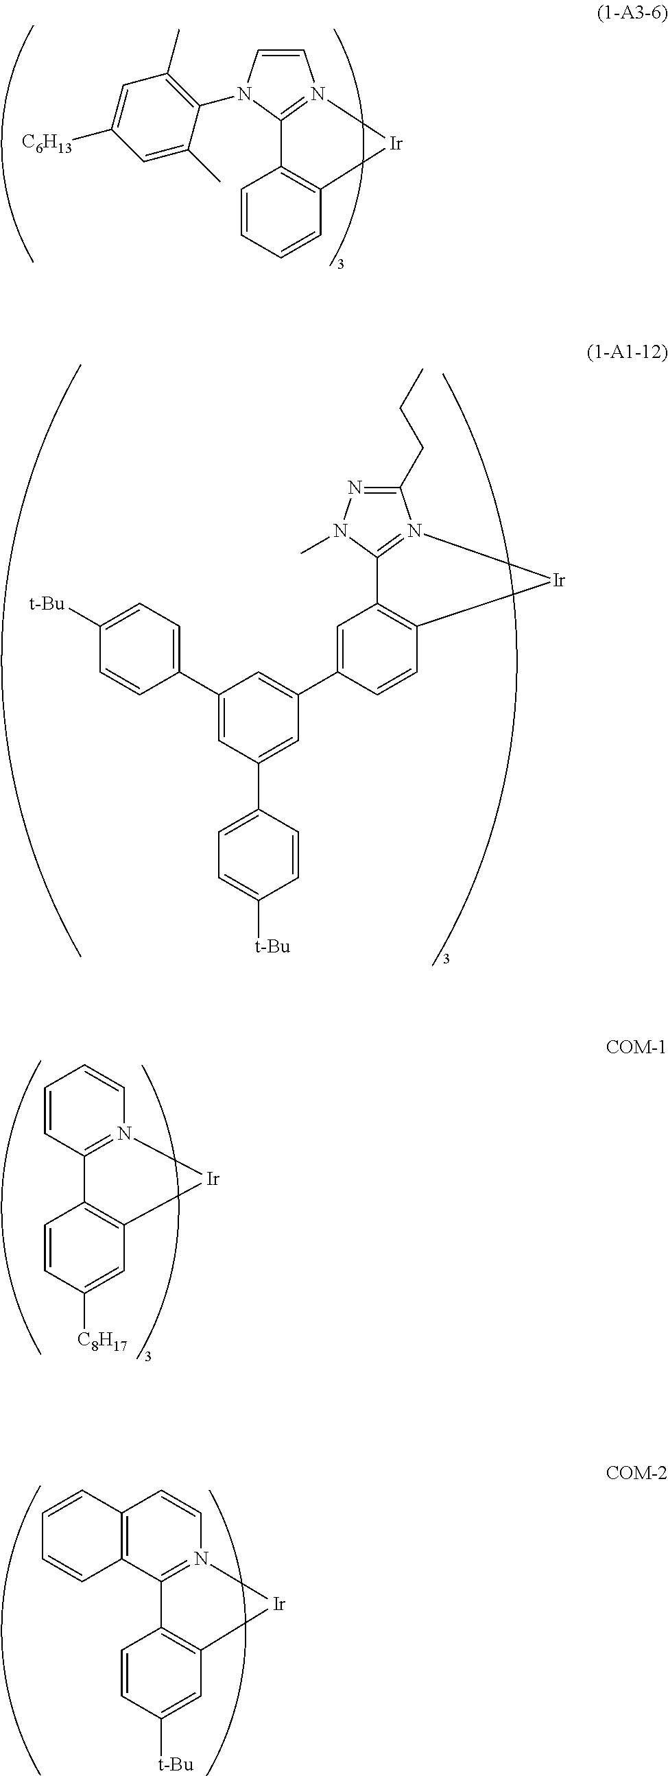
C1=C([C6H13])C=C(C)C(N2C=CN3=C2C2=C([Ir]3)C=CC=C2)=C1C.C1(CCC)=NN(C)C2=N1[Ir]C1=C2C=C(C2=CC(C3=CC=C([t-Bu])C=C3)=CC(C3=CC=C([t-Bu])C=C3)=C2)C=C1.C1=CC([C8H17])=CC2=C1C1=N(C=CC=C1)[Ir]2.C1=CC([t-Bu])=CC2=C1C1=N(C=CC3=C1C=CC=C3)[Ir]2
